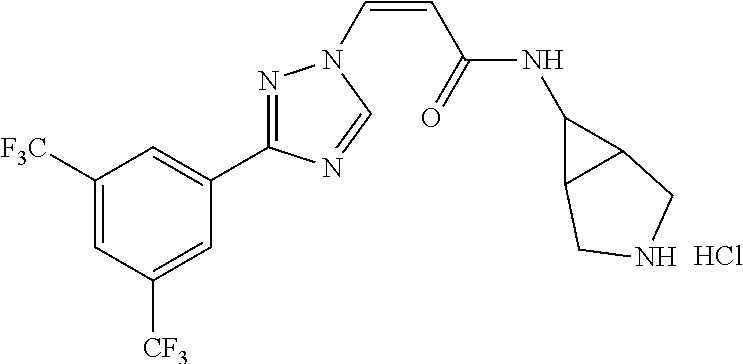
C1([F3C])=CC([CF3])=CC(C2=NN(C=CC(NC3C4C3CNC4)=O)C=N2)=C1.Cl
